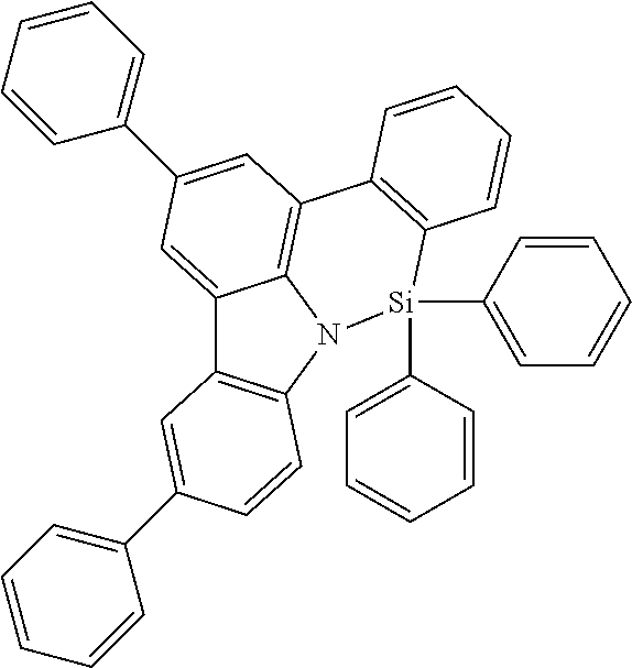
C12=CC(C3=CC=CC=C3)=CC3=C1N(C1=C2C=C(C2=CC=CC=C2)C=C1)[Si](C1=CC=CC=C1)(C1=CC=CC=C1)C1=C3C=CC=C1
